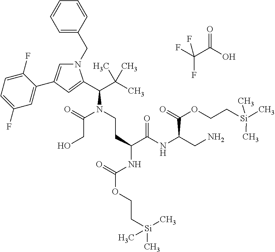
C1(F)=CC=C(F)C=C1C1=CN(CC2=CC=CC=C2)C(C(C(C)(C)C)N(CCC(NC(OCC[Si](C)(C)C)=O)C(NC(CN)C(=O)OCC[Si](C)(C)C)=O)C(=O)CO)=C1.FC(C(O)=O)(F)F
